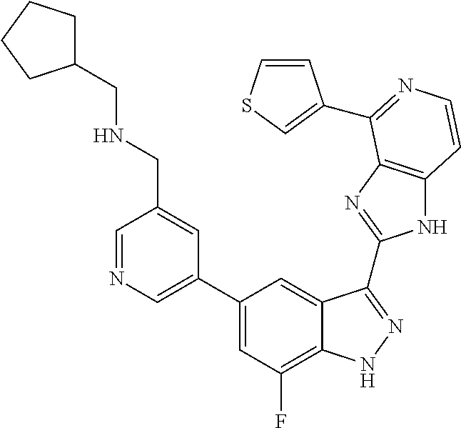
C1=C(C2=CC(F)=C3C(=C2)C(C2=NC4=C(N2)C=CN=C4C2=CSC=C2)=NN3)C=C(CNCC2CCCC2)C=N1
